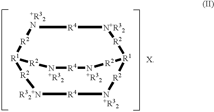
[R32+N]1[R4][N+R32][R2][R1]2[R2][N+R32][R4][+R32N][R2][R1]([R2]1)[R2][N+R32][R4][N+R32][R2]2
